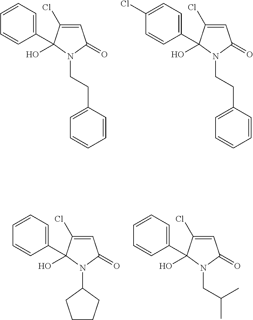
C1=C(Cl)C(O)(C2=CC=C(Cl)C=C2)N(CCC2=CC=CC=C2)C1=O.C1=C(Cl)C(O)(C2=CC=CC=C2)N(CCC2=CC=CC=C2)C1=O.C1=C(Cl)C(O)(C2=CC=CC=C2)N(C2CCCC2)C1=O.C1=C(Cl)C(O)(C2=CC=CC=C2)N(CC(C)C)C1=O
